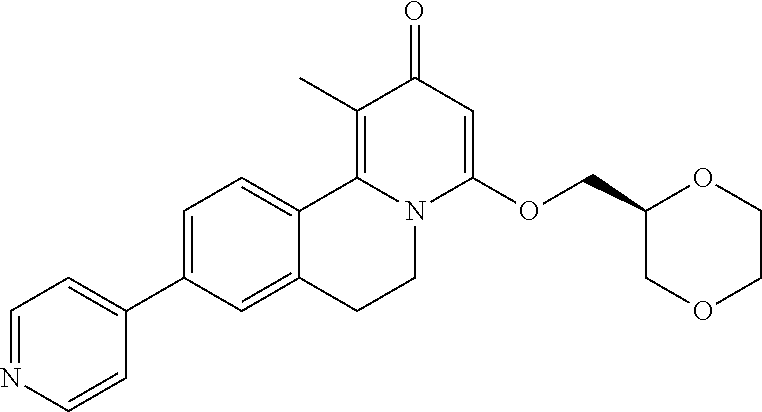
C1=C(C2=CC=NC=C2)C=C2C(=C1)C1=C(C)C(=O)C=C(OCC3COCCO3)N1CC2
